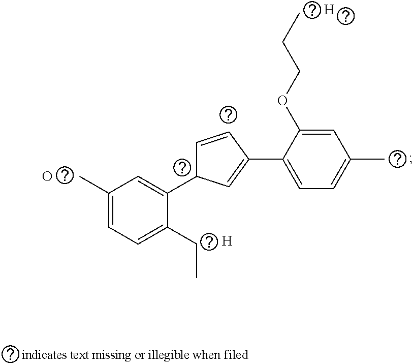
C1(C)=CC=C(CC)C(C2C=CC(C3=CC=C(C)C=C3OCCC)=C2)=C1.[H].O.[H]
